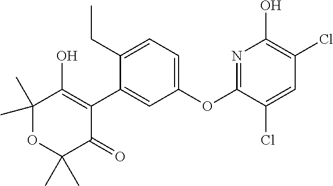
C1(C2=CC(OC3=NC(O)=C(Cl)C=C3Cl)=CC=C2CC)=C(O)C(C)(C)OC(C)(C)C1=O
